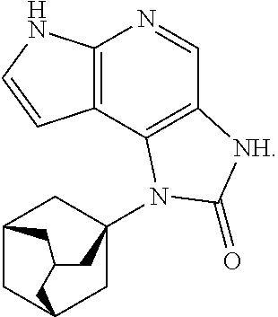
C12=C(C3=C(C=N1)[NH]C(=O)N3C13CC4CC(C1)CC(C4)C3)C=CN2
